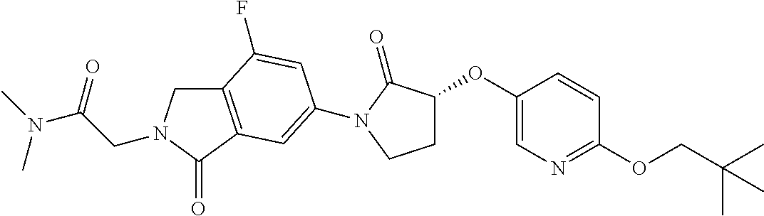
C12=C(C(=O)N(CC(N(C)C)=O)C1)C=C(N1C(=O)C(OC3=CN=C(OCC(C)(C)C)C=C3)CC1)C=C2F
